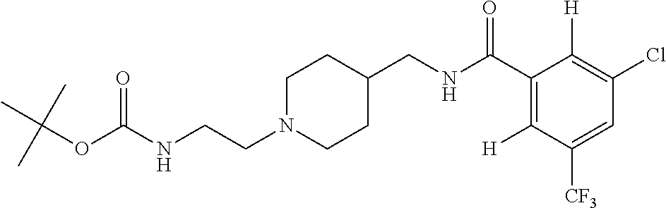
N(CCN1CCC(CNC(C2=C([H])C([CF3])=CC(Cl)=C2[H])=O)CC1)C(OC(C)(C)C)=O
